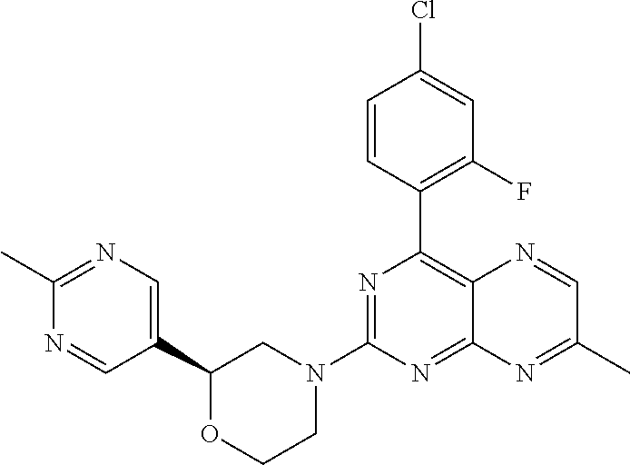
N1=C(N2CC(C3=CN=C(C)N=C3)OCC2)N=C2C(=C1C1=C(F)C=C(Cl)C=C1)N=CC(C)=N2
